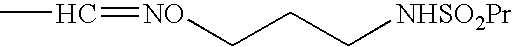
[NO](CCC[NHSO2Pr])=CC
